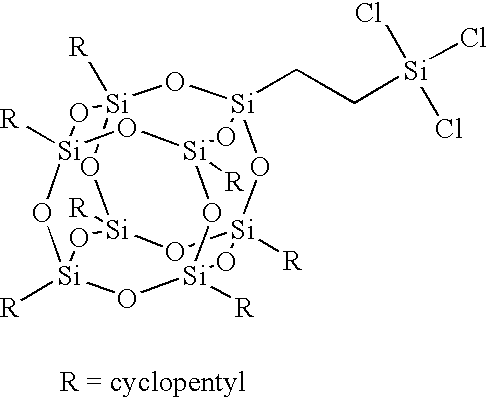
[R][Si]12O[Si]3(CC[Si](Cl)(Cl)Cl)O[Si]4([R])O[Si]([R])(O1)O[Si]1([R])O[Si]([R])(O[Si]([R])(O[Si]([R])(O1)O2)O3)O4
